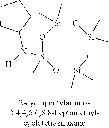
O1[Si](C)(C)O[Si](C)(N([H])C2CCCC2)O[Si](C)(C)O[Si]1(C)C
